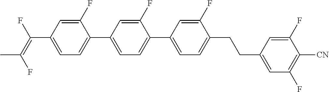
C1(F)=CC(C(=C(F)C)F)=CC=C1C1=CC=C(C2=CC=C(CCC3=CC(F)=C([CN])C(F)=C3)C(F)=C2)C(F)=C1
